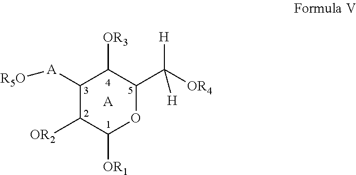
[A].[A](C1C([OR2])C([OR1])OC(C([H])([OR4])[H])C1[OR3])[R5O]
